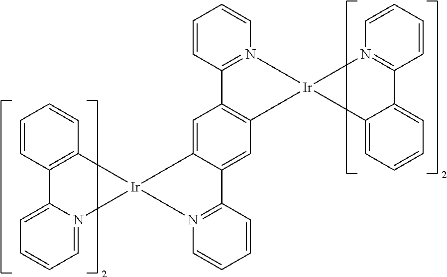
C1=CC2=C(C=C1)[Ir]1(N3=CC=CC=C23)C2=CC3=C(C=C2C2=N1C=CC=C2)[Ir]1(N2=C(C=CC=C2)C2=CC=CC=C21)N1=C3C=CC=C1
